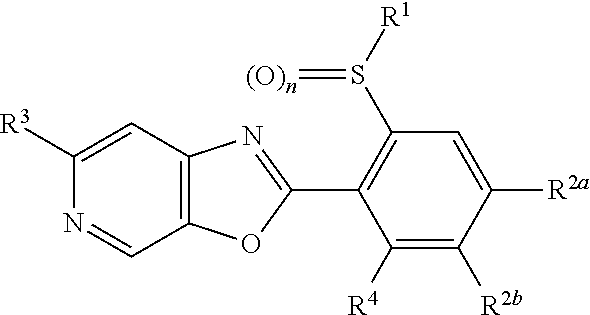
C1(S([R1])=[(O)n])=C(C2=NC3=C(O2)C=NC([R3])=C3)C([R4])=C([R2b])C([R2a])=C1
